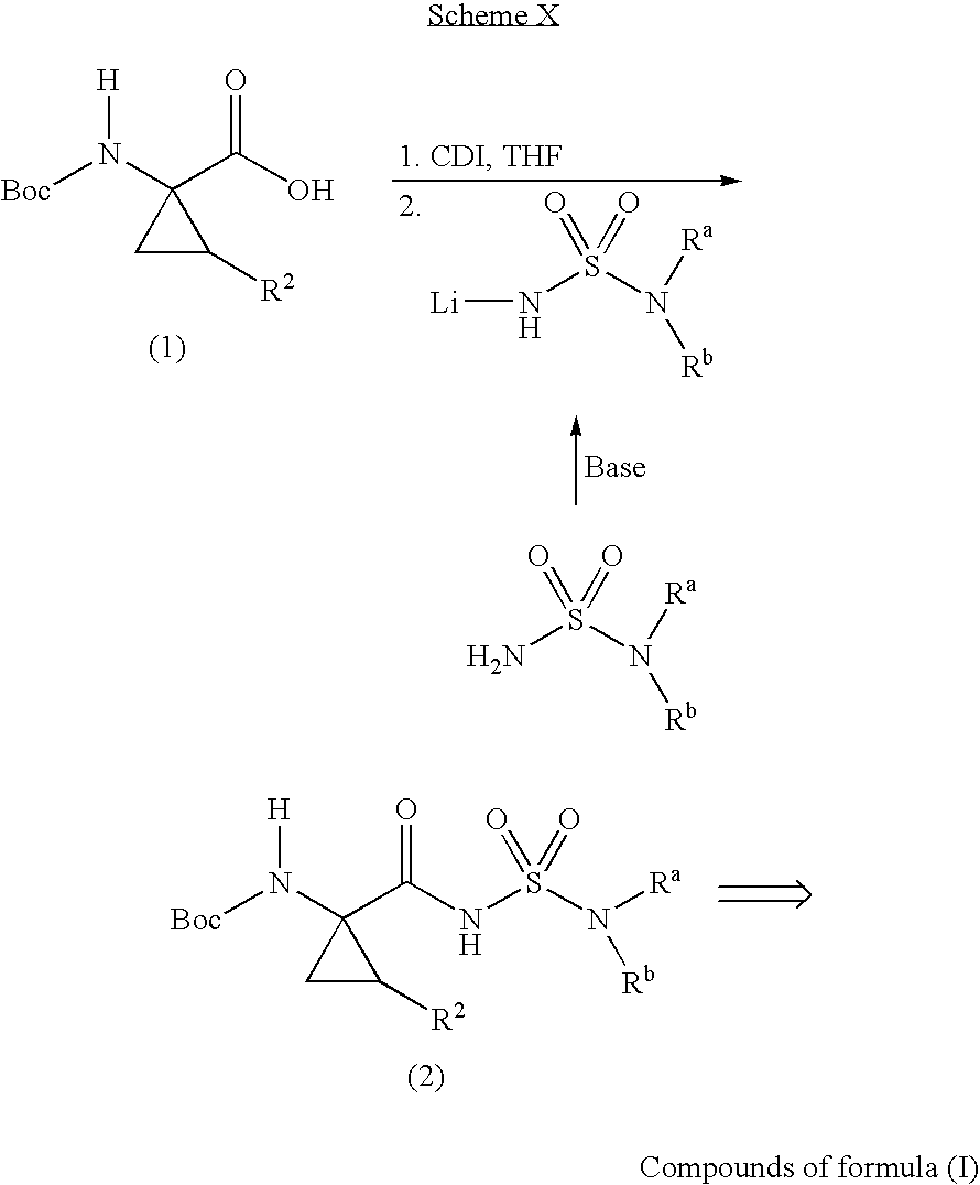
[Boc]N(C1(C(O)=O)CC1[R2])[H].[Li]NS(N([Ra])[Rb])(=O)=O.NS(N([Ra])[Rb])(=O)=O.[Boc]N(C1(C(=O)NS(N([Ra])[Rb])(=O)=O)CC1[R2])[H]
